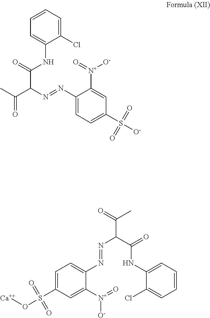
C1(N=NC(C(NC2=CC=CC=C2Cl)=O)C(=O)C)=CC=C(S([O-])(=O)=O)C=C1[N+]([O-])=O.C1(N=NC(C(NC2=CC=CC=C2Cl)=O)C(=O)C)=CC=C(S(O[Ca])(=O)=O)C=C1[N+]([O-])=O
